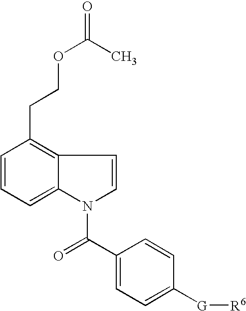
C1=CC=C2C(=C1CCOC(C)=O)C=CN2C(C1=CC=C([G][R6])C=C1)=O
